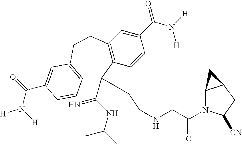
C12=C(C=CC(C(N([H])[H])=O)=C1)C(C(NC(C)C)=N)(CCNCC(N1C3C(CC1[CN])C3)=O)C1=C(CC2)C=C(C(N([H])[H])=O)C=C1
